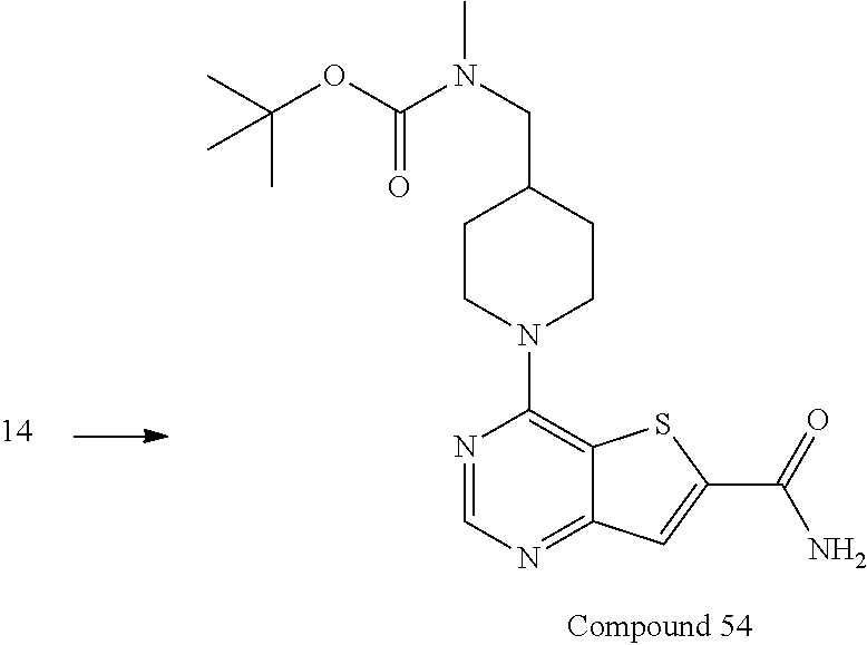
C1CN(C2=C3C(=NC=N2)C=C(C(=O)N)S3)CCC1CN(C(OC(C)(C)C)=O)C
